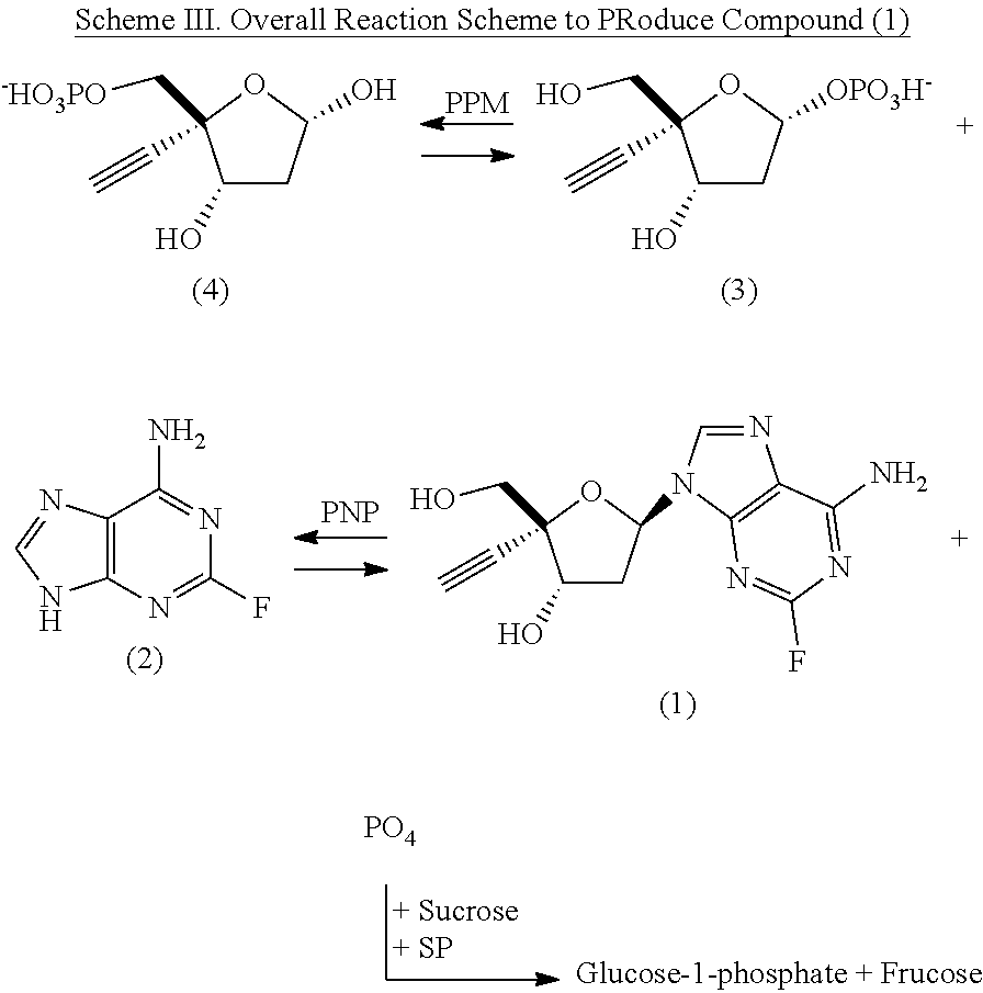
[PO4].C1(O)CC([OPO3H-])OC1(C[HO])C#C.[PPM].C1(O)CC(O)OC1(C[-HO3PO])C#C.C1(F)=NC2=C(C(N)=N1)N=CN2.[PNP].C1(O)CC(N2C=NC3=C2N=C(F)N=C3N)OC1(CO)C#C
